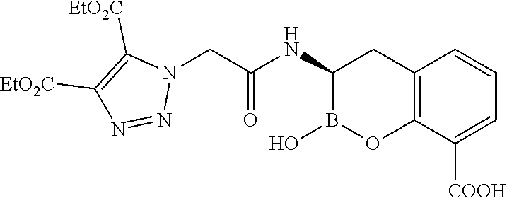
C1(NC(=O)CN2C([EtO2C])=C([EtO2C])N=N2)B(O)OC2=C(C1)C=CC=C2[COOH]
